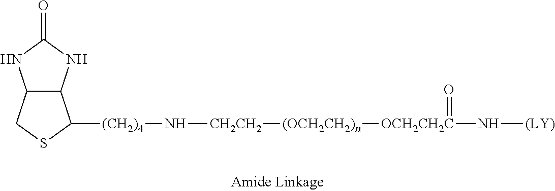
C12C(NC(=O)N1)C([(CH2)4]N[CH2CH2][(OCH2CH2)n][OCH2CH2C](N[(LY)])=O)SC2
